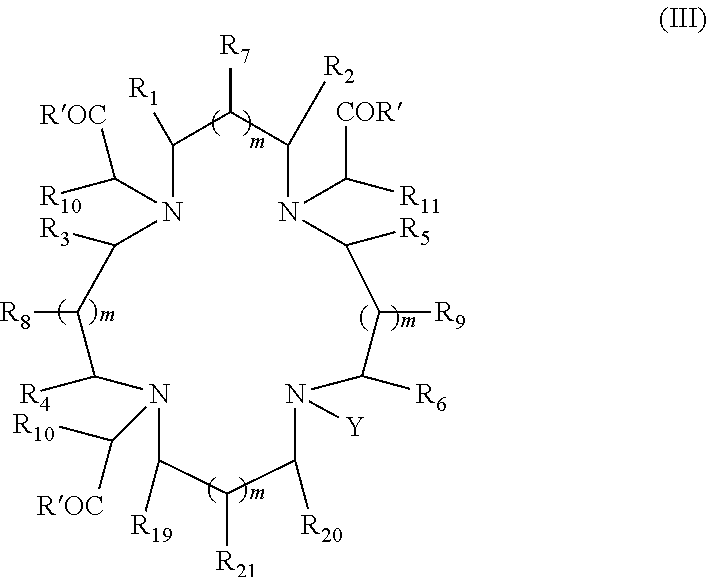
C1([R1])N(C([R10])[ROC])C([R3])C([R8])C([R4])N(C([R10])[ROC])C([R19])C([R21])C([R20])N([Y])C([R6])C([R9])C([R5])N(C([COR])[R11])C([R2])C1[R7]
